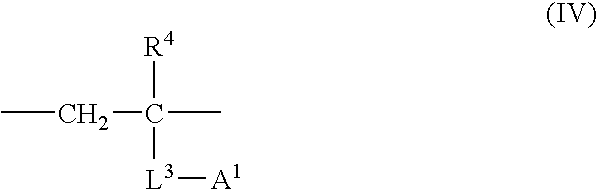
CCC([R4])(C)[L3][A1]
